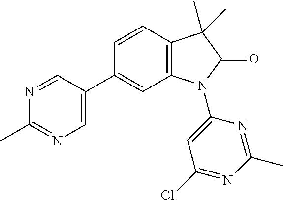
C1=CC2=C(C=C1C1=CN=C(C)N=C1)N(C1=CC(Cl)=NC(C)=N1)C(=O)C2(C)C
